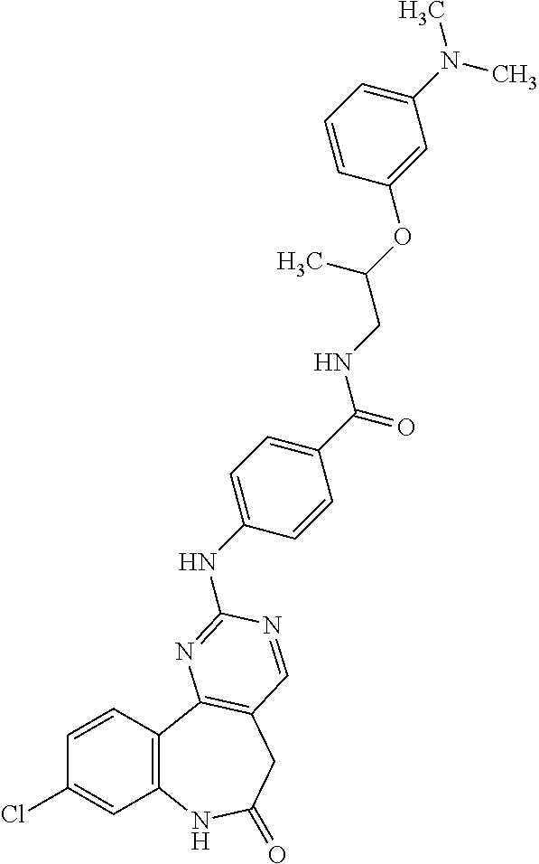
C1(Cl)=CC2=C(C=C1)C1=C(CC(=O)N2)C=NC(NC2=CC=C(C(=O)NCC(C)OC3=CC(N(C)C)=CC=C3)C=C2)=N1
